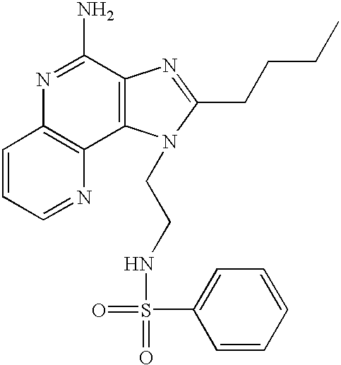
C1=CC=NC2=C1N=C(N)C1=C2N(CCNS(=O)(C2=CC=CC=C2)=O)C(CCCC)=N1
